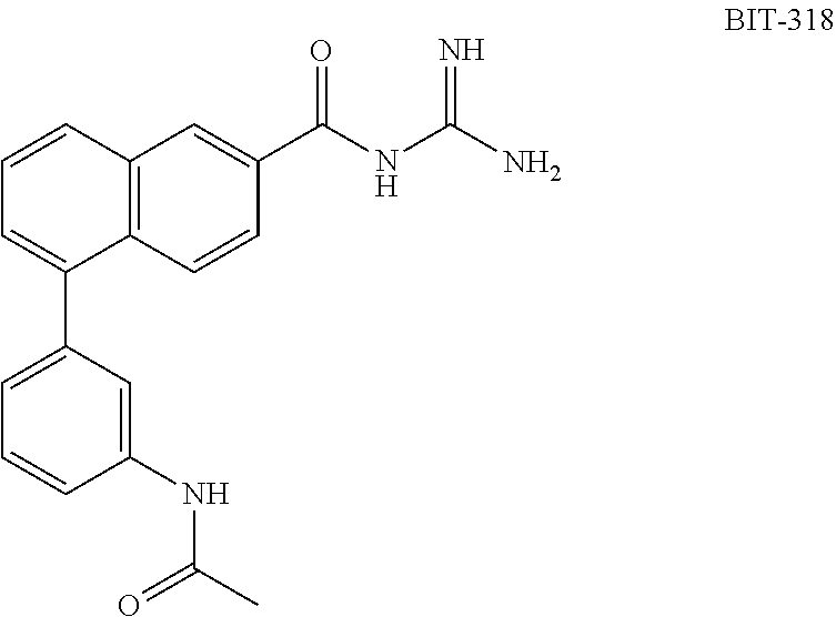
C1=CC2=C(C(C3=CC=CC(NC(C)=O)=C3)=C1)C=CC(C(NC(N)=N)=O)=C2
